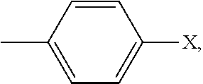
C1(C)=CC=C([X])C=C1
